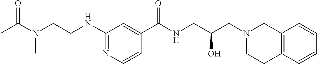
C1(C(NCC(CN2CC3=C(CC2)C=CC=C3)O)=O)=CC(NCCN(C(C)=O)C)=NC=C1
